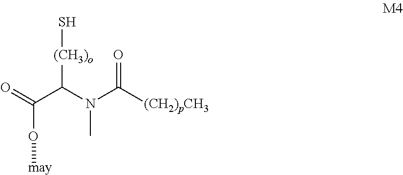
O(C(C(N(C([(CH2)pCH3])=O)C)[(CH3)o]S)=O)[may]
